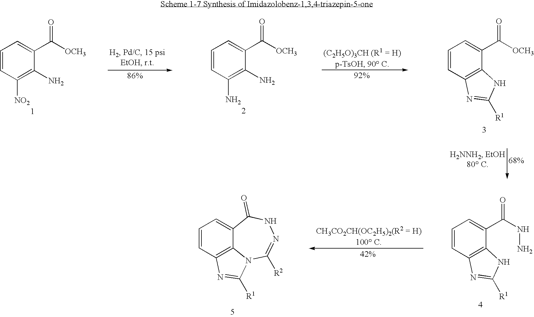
C1=CC([NO2])=C(N)C(C([OCH3])=O)=C1.C1=CC(N)=C(N)C(C([OCH3])=O)=C1.C1=CC2=C(C(C([OCH3])=O)=C1)NC([R1])=N2.C1=CC2=C3C(=C1)C(=O)NN=C([R2])N3C([R1])=N2.C1=CC2=C(C(C(NN)=O)=C1)NC([R1])=N2
